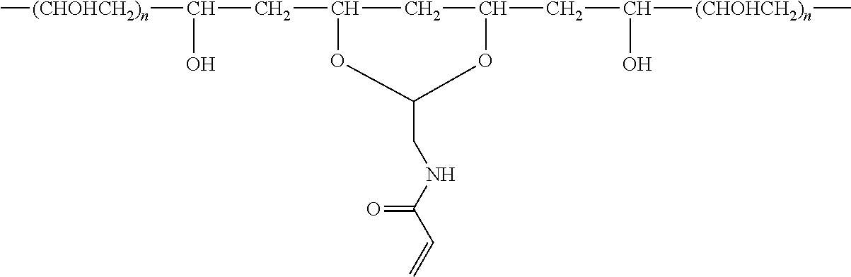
C[(CHOHCH2)n]C(CC1CC(CC(O)[(CHOHCH2)n]C)OC(CNC(C=C)=O)O1)O
